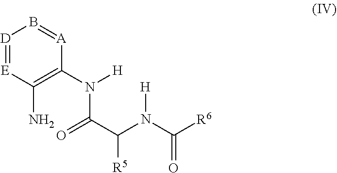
[D]1=[E]C(N)=C(N(C(=O)C(N(C([R6])=O)[H])[R5])[H])[A]=B1
